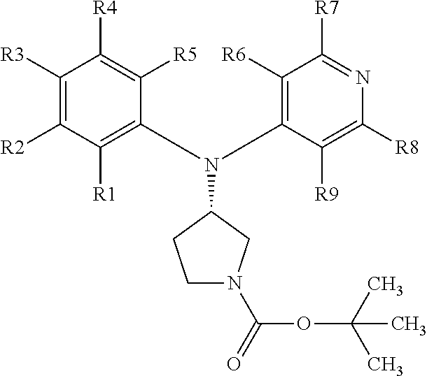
C1([R3])=C([R2])C([R1])=C(N(C2=C([R6])C([R7])=NC([R8])=C2[R9])C2CCN(C(=O)OC(C)(C)C)C2)C([R5])=C1[R4]
